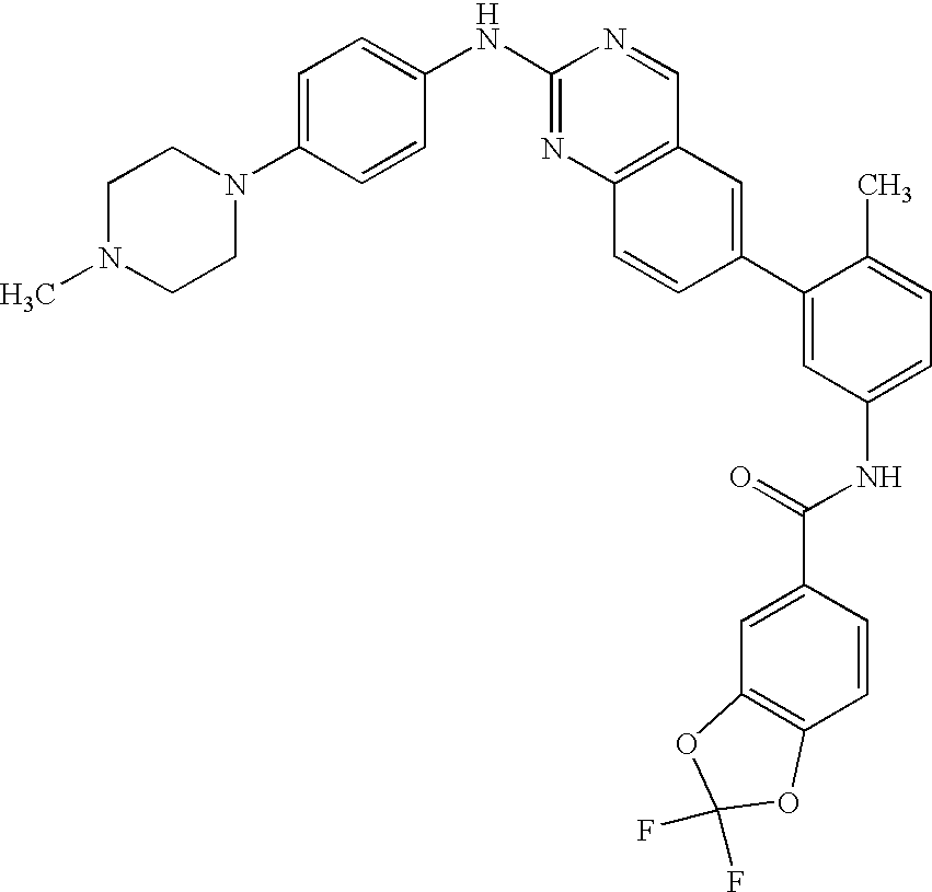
C1N(C)CCN(C2=CC=C(NC3=NC4=C(C=N3)C=C(C3=CC(NC(C5=CC6=C(C=C5)OC(F)(F)O6)=O)=CC=C3C)C=C4)C=C2)C1
